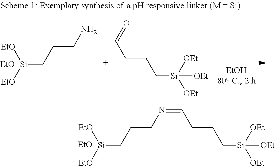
[Si](CCCN)([EtO])[EtO].[EtO].C(CC[Si]([OEt])([OEt])[OEt])C=O.[Si](CCCN=CCCC[Si]([OEt])([OEt])[OEt])([EtO])[EtO].[EtO]
